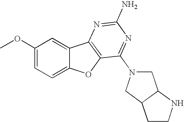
C1(OC)=CC=C2C(=C1)C1=C(O2)C(N2CC3C(C2)CCN3)=NC(N)=N1
